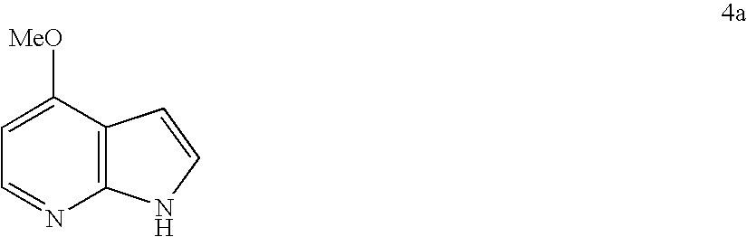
C1=C([MeO])C2=C(N=C1)NC=C2
